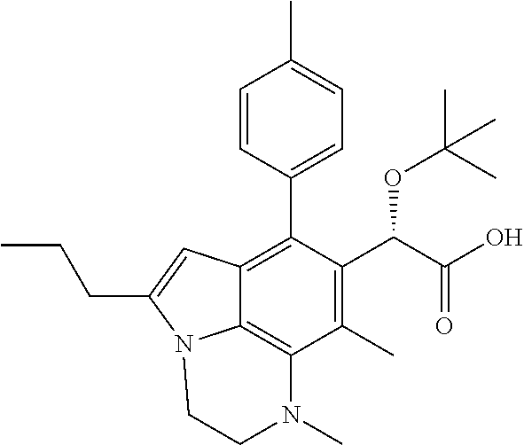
C1(C)=C(C(C(O)=O)OC(C)(C)C)C(C2=CC=C(C)C=C2)=C2C3=C1N(C)CCN3C(CCC)=C2
